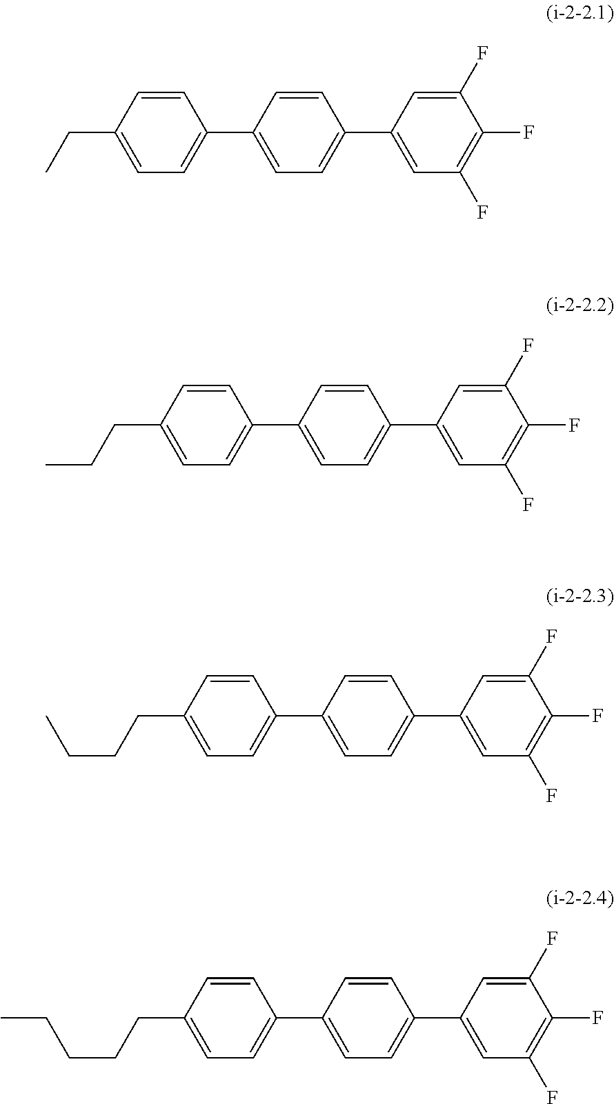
C1(F)=CC(C2=CC=C(C3=CC=C(CC)C=C3)C=C2)=CC(F)=C1F.C1(F)=CC(C2=CC=C(C3=CC=C(CCC)C=C3)C=C2)=CC(F)=C1F.C1(F)=CC(C2=CC=C(C3=CC=C(CCCC)C=C3)C=C2)=CC(F)=C1F.C1(F)=CC(C2=CC=C(C3=CC=C(CCCCC)C=C3)C=C2)=CC(F)=C1F
